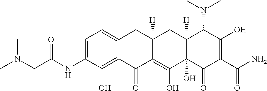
C1=C2C(=C(O)C(NC(CN(C)C)=O)=C1)C(=O)C1=C(O)C3(O)C([H])(CC1([H])C2)C(N(C)C)C(O)=C(C(N)=O)C3=O
